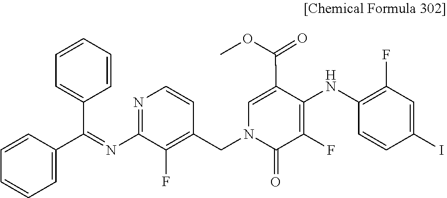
N1=C(N=C(C2=CC=CC=C2)C2=CC=CC=C2)C(F)=C(CN2C(=O)C(F)=C(NC3=C(F)C=C(I)C=C3)C(C(OC)=O)=C2)C=C1
